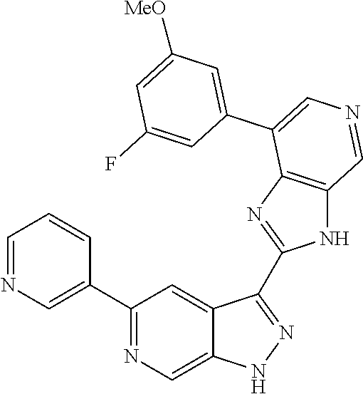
C1(C2=CN=CC=C2)=NC=C2C(=C1)C(C1=NC3=C(N1)C=NC=C3C1=CC([MeO])=CC(F)=C1)=NN2
